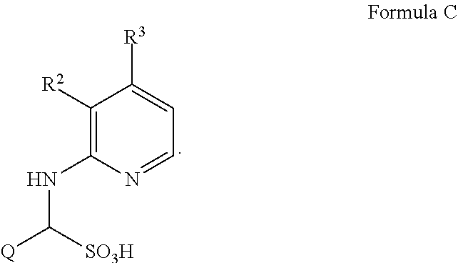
C1([R3])=CC=NC(NC([Q])[SO3H])=C1[R2]
